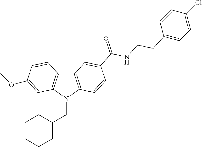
C12=C(N(CC3CCCCC3)C3=C1C=CC(OC)=C3)C=CC(C(=O)NCCC1=CC=C(Cl)C=C1)=C2
